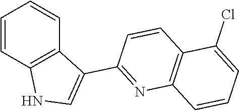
C1=CC2=C(C=C1)C(C1=NC3=C(C=C1)C(Cl)=CC=C3)=CN2
